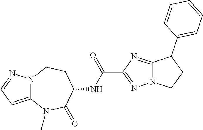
C12=CC=NN1CCC(NC(C1=NN3C(=N1)C(C1=CC=CC=C1)CC3)=O)C(=O)N2C
